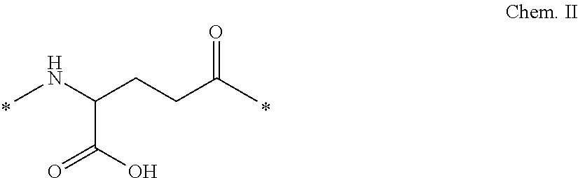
CNC(CCC(C)=O)C(=O)O
